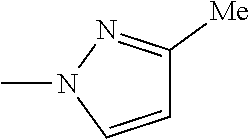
C1=CN(C)N=C1[Me]
